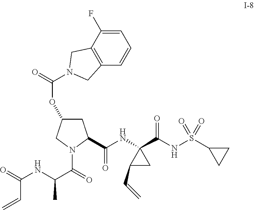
C1=C(F)C2=C(C=C1)CN(C(=O)OC1CC(C(NC3(C(NS(C4CC4)(=O)=O)=O)C(C=C)C3)=O)N(C(=O)C(NC(=O)C=C)C)C1)C2
